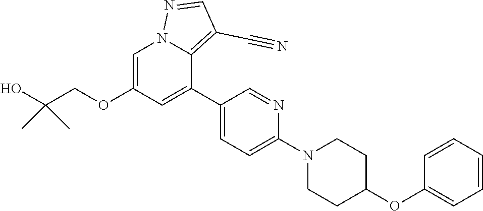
C1=C(OCC(O)(C)C)C=C(C2=CC=C(N3CCC(OC4=CC=CC=C4)CC3)N=C2)C2=C(C#N)C=NN12
